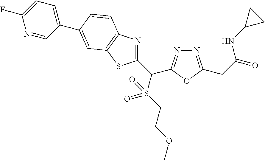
N1=C(CC(=O)NC2CC2)OC(C(C2=NC3=C(S2)C=C(C2=CC=C(F)N=C2)C=C3)S(CCOC)(=O)=O)=N1
